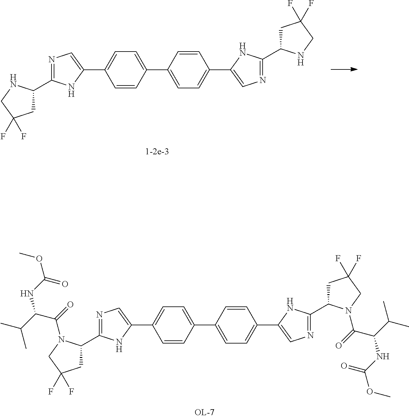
C1C(C2=NC=C(C3=CC=C(C4=CC=C(C5=CN=C(C6CC(F)(F)CN6C(=O)C(C(C)C)NC(OC)=O)N5)C=C4)C=C3)N2)N(C(=O)C(C(C)C)NC(OC)=O)CC1(F)F.C1C(C2=NC=C(C3=CC=C(C4=CC=C(C5=CN=C(C6CC(F)(F)CN6)N5)C=C4)C=C3)N2)NCC1(F)F
